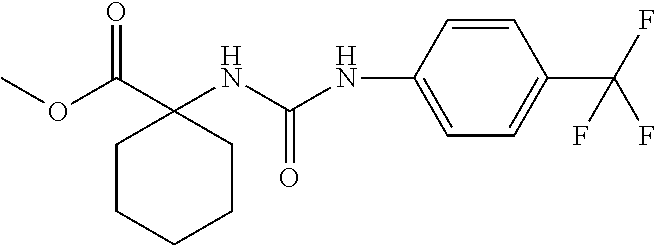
C1CCCCC1(C(OC)=O)NC(NC1=CC=C(C(F)(F)F)C=C1)=O
